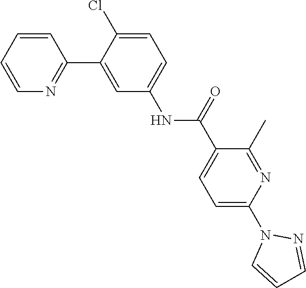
N1(C2=CC=C(C(NC3=CC=C(Cl)C(C4=NC=CC=C4)=C3)=O)C(C)=N2)C=CC=N1
